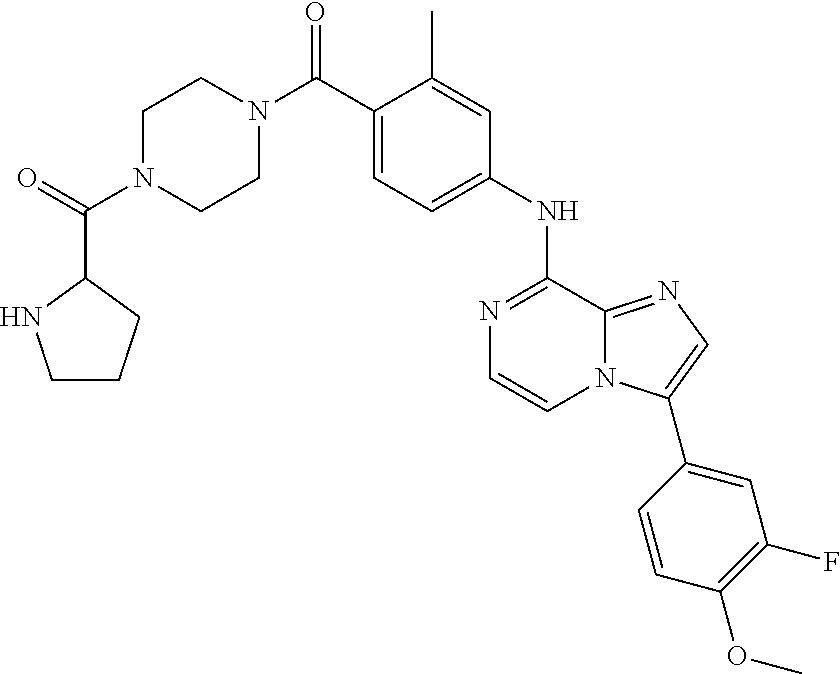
N1=C(NC2=CC=C(C(=O)N3CCN(C(C4NCCC4)=O)CC3)C(C)=C2)C2=NC=C(C3=CC(F)=C(OC)C=C3)N2C=C1
